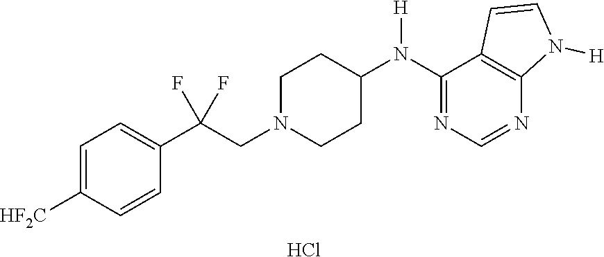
C1=C([HF2C])C=CC(C(CN2CCC(N(C3=NC=NC4=C3C=CN4[H])[H])CC2)(F)F)=C1.Cl
